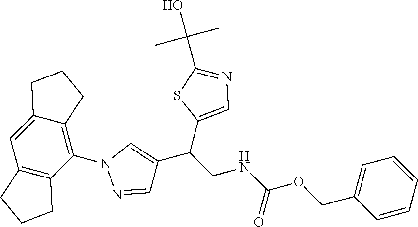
C12=CC3=C(C(N4N=CC(C(CNC(OCC5=CC=CC=C5)=O)C5=CN=C(C(O)(C)C)S5)=C4)=C1CCC2)CCC3
